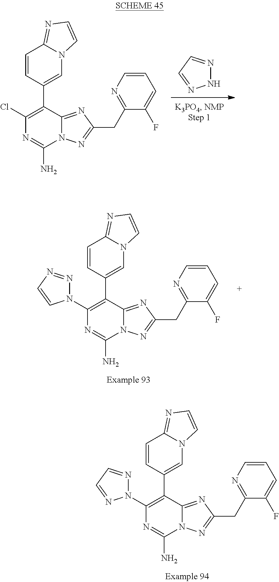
N1N=CC=N1.N1=C(N)N2C(=NC(CC3=NC=CC=C3F)=N2)C(C2=CN3C(=NC=C3)C=C2)=C1Cl.N1=C(N)N2C(=NC(CC3=NC=CC=C3F)=N2)C(C2=CN3C(=NC=C3)C=C2)=C1N1N=CC=N1.N1=C(N)N2C(=NC(CC3=NC=CC=C3F)=N2)C(C2=CN3C(=NC=C3)C=C2)=C1N1N=NC=C1
